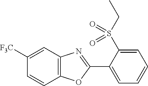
C12=C(C=C([F3C])C=C1)N=C(C1=CC=CC=C1S(CC)(=O)=O)O2
